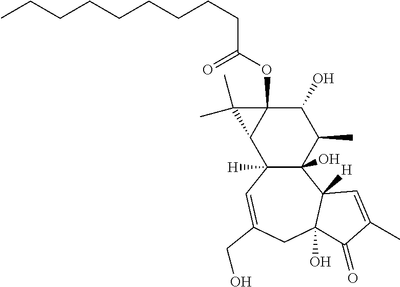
C12(O)C([H])(C=C(CO)CC3(O)C1([H])C=C(C)C3=O)C1C(OC(CCCCCCCCC)=O)(C(O)C2C)C1(C)C
